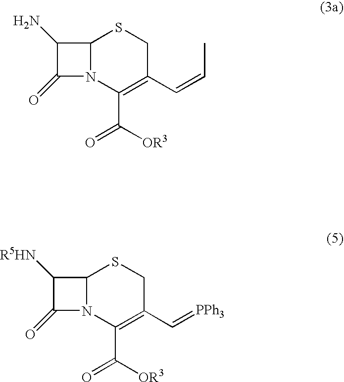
C12N(C(C([OR3])=O)=C(C=CC)CS1)C(=O)C2N.C12N(C(C([OR3])=O)=C(C=[PPh3])CS1)C(=O)C2[R5HN]
